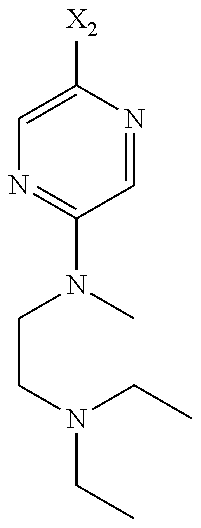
C1=C([X2])N=CC(N(CCN(CC)CC)C)=N1
